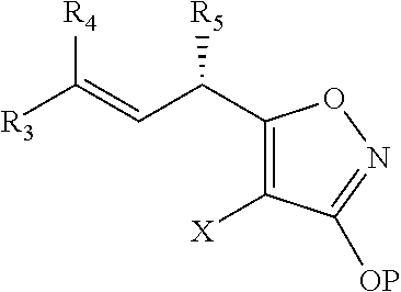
C1(C(C=C([R3])[R4])[R5])=C([X])C([OP])=NO1
